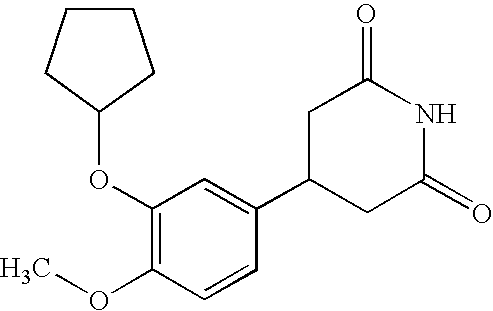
C1(OC2CCCC2)=C(OC)C=CC(C2CC(=O)NC(=O)C2)=C1
